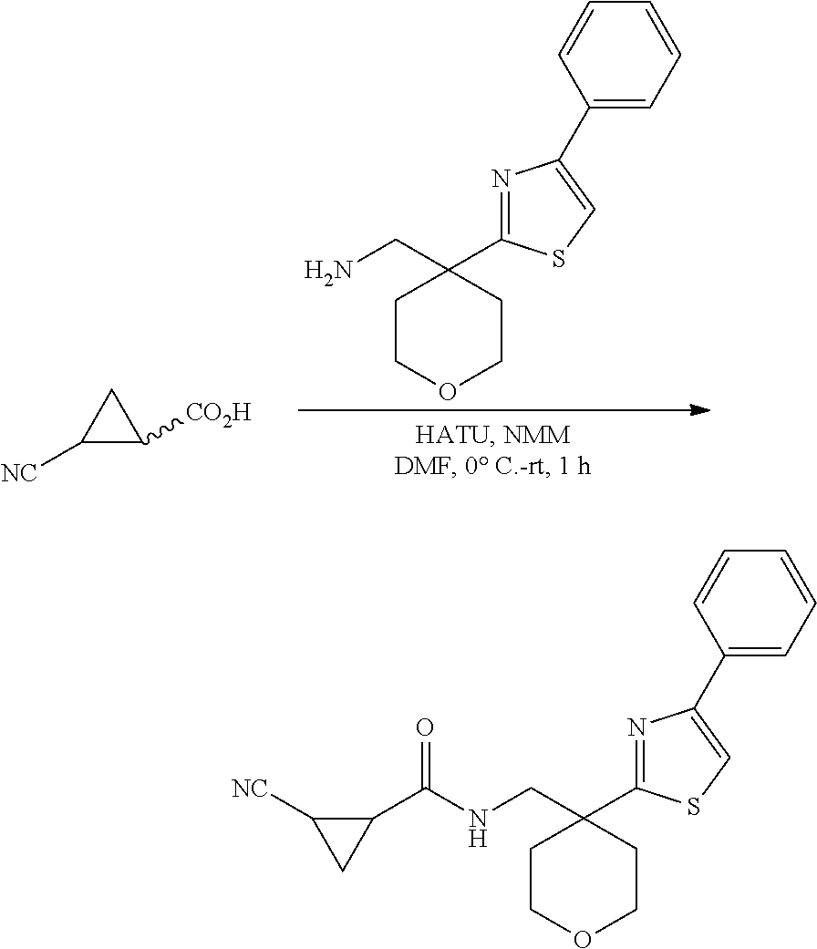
C1COCCC1(C1=NC(C2=CC=CC=C2)=CS1)CN.C1([NC])C([CO2H])C1.C1COCCC1(C1=NC(C2=CC=CC=C2)=CS1)CNC(C1C([NC])C1)=O
